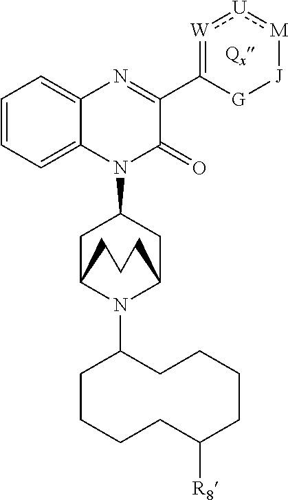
C1=CC=C2C(=C1)N=C(C1=[W]:[U]:[M][J][G]1)C(=O)N2C1CC2N(C3CCCCC([R8])CCCC3)C(C1)CCC2
